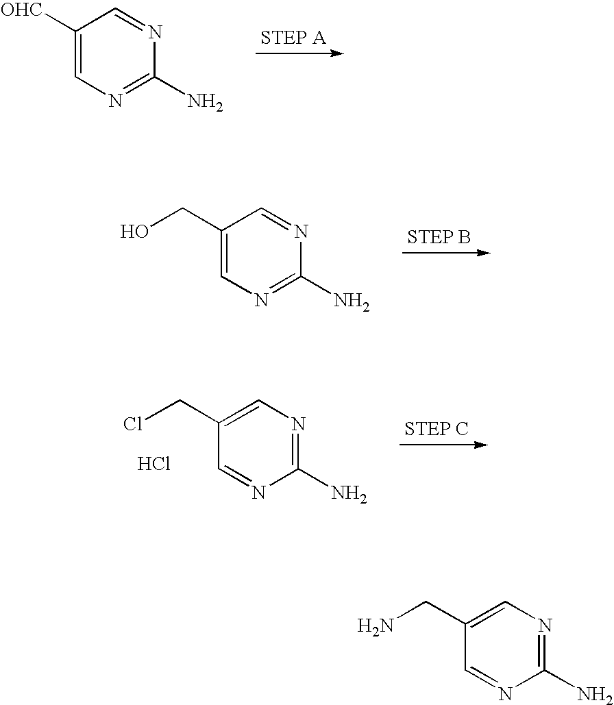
C1([OHC])=CN=C(N)N=C1.C1(CO)=CN=C(N)N=C1.C1(CCl)=CN=C(N)N=C1.Cl.C1(CN)=CN=C(N)N=C1
